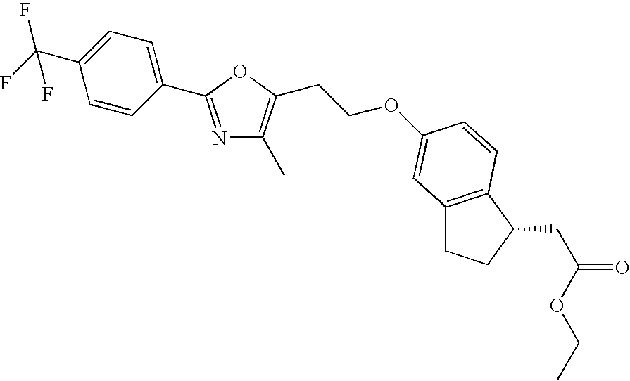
C12=C(C(CC(OCC)=O)CC1)C=CC(OCCC1=C(C)N=C(C3=CC=C(C(F)(F)F)C=C3)O1)=C2
